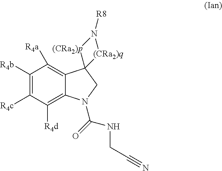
C1([R4b])=C([R4c])C([R4d])=C2C(=C1[R4a])C1(CN2C(NCC#N)=O)[(CRa2)p]N([R8])[(CRa2)q]1
